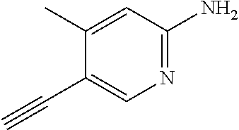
N1=C(N)C=C(C)C(C#C)=C1
